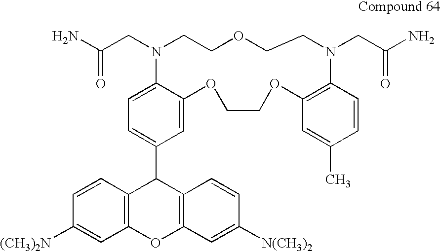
C1=C(C2C3=C(OC4=C2C=CC([N(CH3)2])=C4)C=C([(CH3)2N])C=C3)C=C2C(=C1)N(CC(N)=O)CCOCCN(CC(N)=O)C1=C(OCCO2)C=C(C)C=C1
